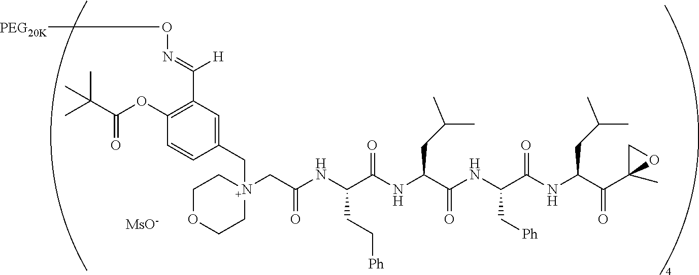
O(N=C(C1=C(OC(C(C)(C)C)=O)C=CC(C[N+]2(CC(NC(C(NC(C(NC(C(NC(C(C3(C)OC3)=O)CC(C)C)=O)C[Ph])=O)CC(C)C)=O)CC[Ph])=O)CCOCC2)=C1)[H])[PEG20K].[MsO-]
